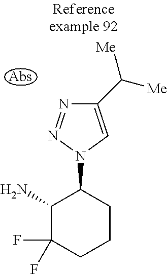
NC1C(F)(F)CCCC1N1C=C(C([Me])[Me])N=N1
